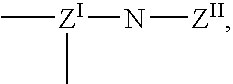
C[ZI](N[ZII])C
